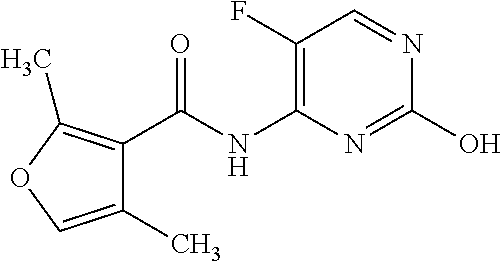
C1(F)=C(NC(C2=C(C)OC=C2C)=O)N=C(O)N=C1
